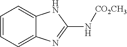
C1=CC=C2C(=C1)NC(N[CO2CH3])=N2
